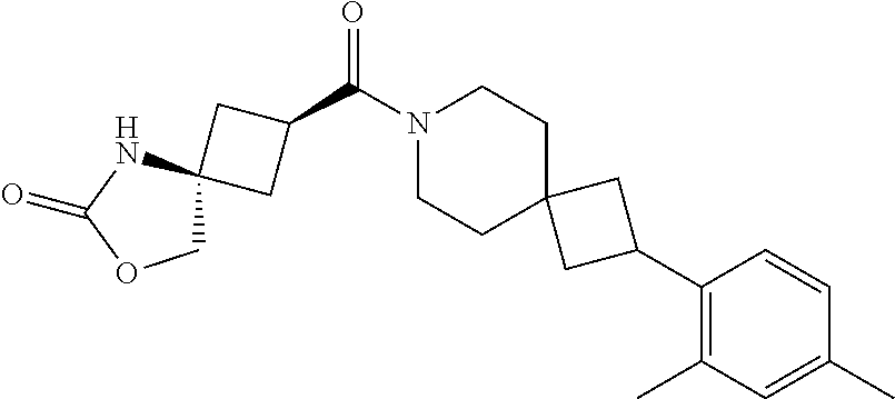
N1(C(C2CC3(C2)COC(=O)N3)=O)CCC2(CC1)CC(C1=C(C)C=C(C)C=C1)C2
